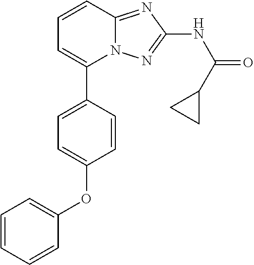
C1(C2=CC=C(OC3=CC=CC=C3)C=C2)=CC=CC2=NC(NC(=O)C3CC3)=NN12
